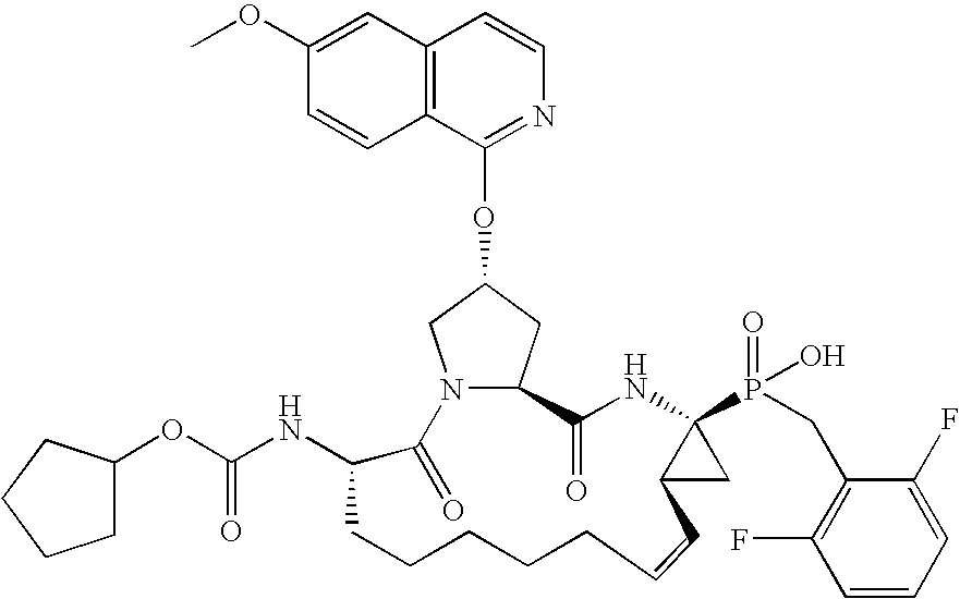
C12=C(C=C(OC)C=C1)C=CN=C2OC1CN2C(C1)C(=O)NC1(P(=O)(O)CC3=C(F)C=CC=C3F)C(C1)C=CCCCCCC(NC(=O)OC1CCCC1)C2=O
